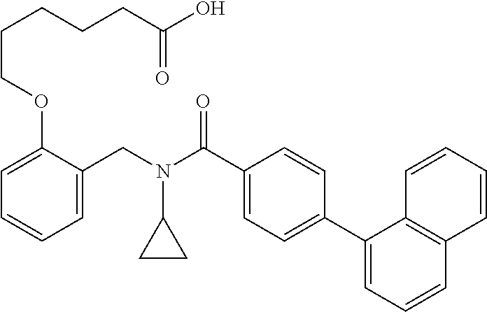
C1=C(CN(C(C2=CC=C(C3=CC=CC4=C3C=CC=C4)C=C2)=O)C2CC2)C(OCCCCCC(O)=O)=CC=C1
